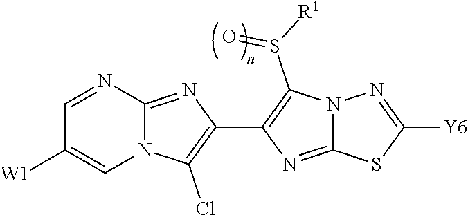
C1=NC2=NC(C3=C(S([R1])=O)N4C(=N3)SC([Y6])=N4)=C(Cl)N2C=C1[W1]
